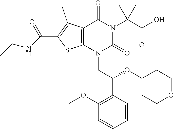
C12=C(N(CC(C3=C(OC)C=CC=C3)OC3CCOCC3)C(=O)N(C(C(O)=O)(C)C)C1=O)SC(C(=O)NCC)=C2C
